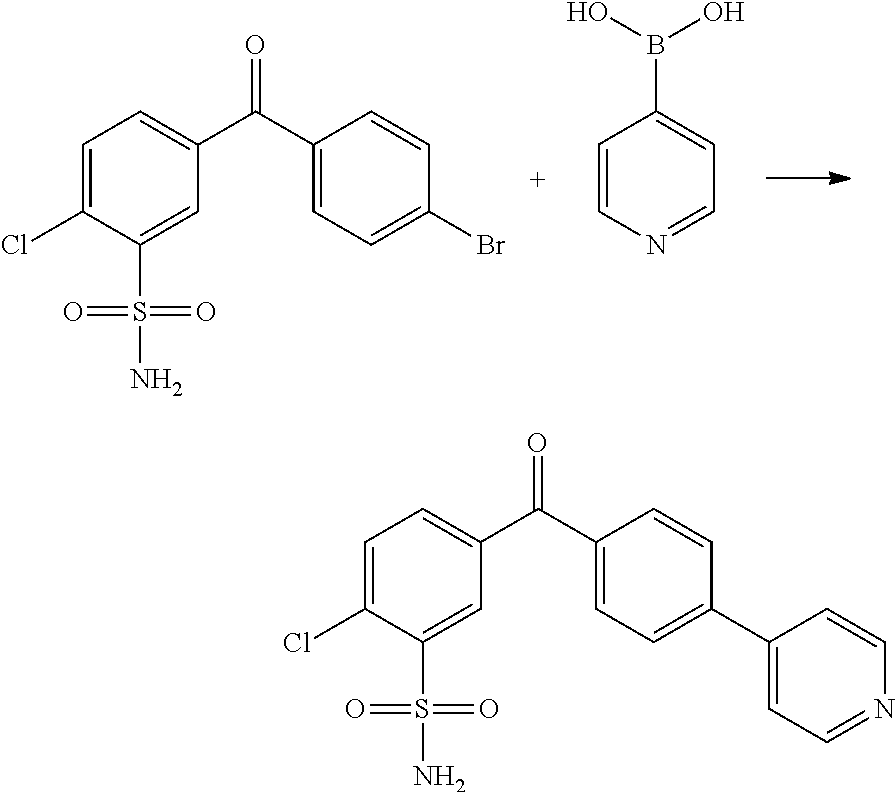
C1=C(Cl)C(S(=O)(=O)N)=CC(C(C2=CC=C(Br)C=C2)=O)=C1.C1(B(O)O)=CC=NC=C1.C1=C(Cl)C(S(=O)(=O)N)=CC(C(C2=CC=C(C3=CC=NC=C3)C=C2)=O)=C1
